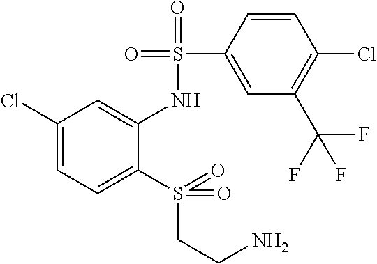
C1(Cl)=CC=C(S(CCN)(=O)=O)C(NS(=O)(=O)C2=CC(C(F)(F)F)=C(Cl)C=C2)=C1
